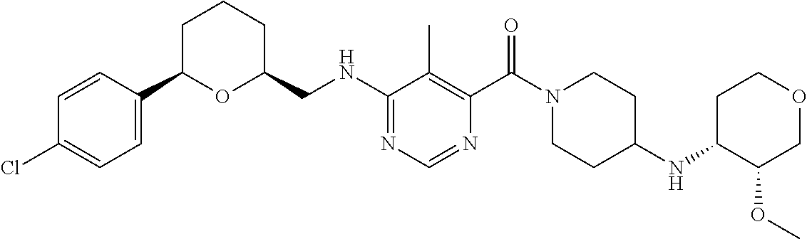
N(C1=NC=NC(C(N2CCC(NC3C(OC)COCC3)CC2)=O)=C1C)CC1CCCC(C2=CC=C(Cl)C=C2)O1
